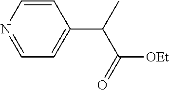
N1=CC=C(C(C)C(=O)[OEt])C=C1
